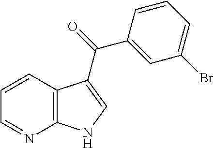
C1=CC2=C(N=C1)NC=C2C(=O)C1=CC(Br)=CC=C1
